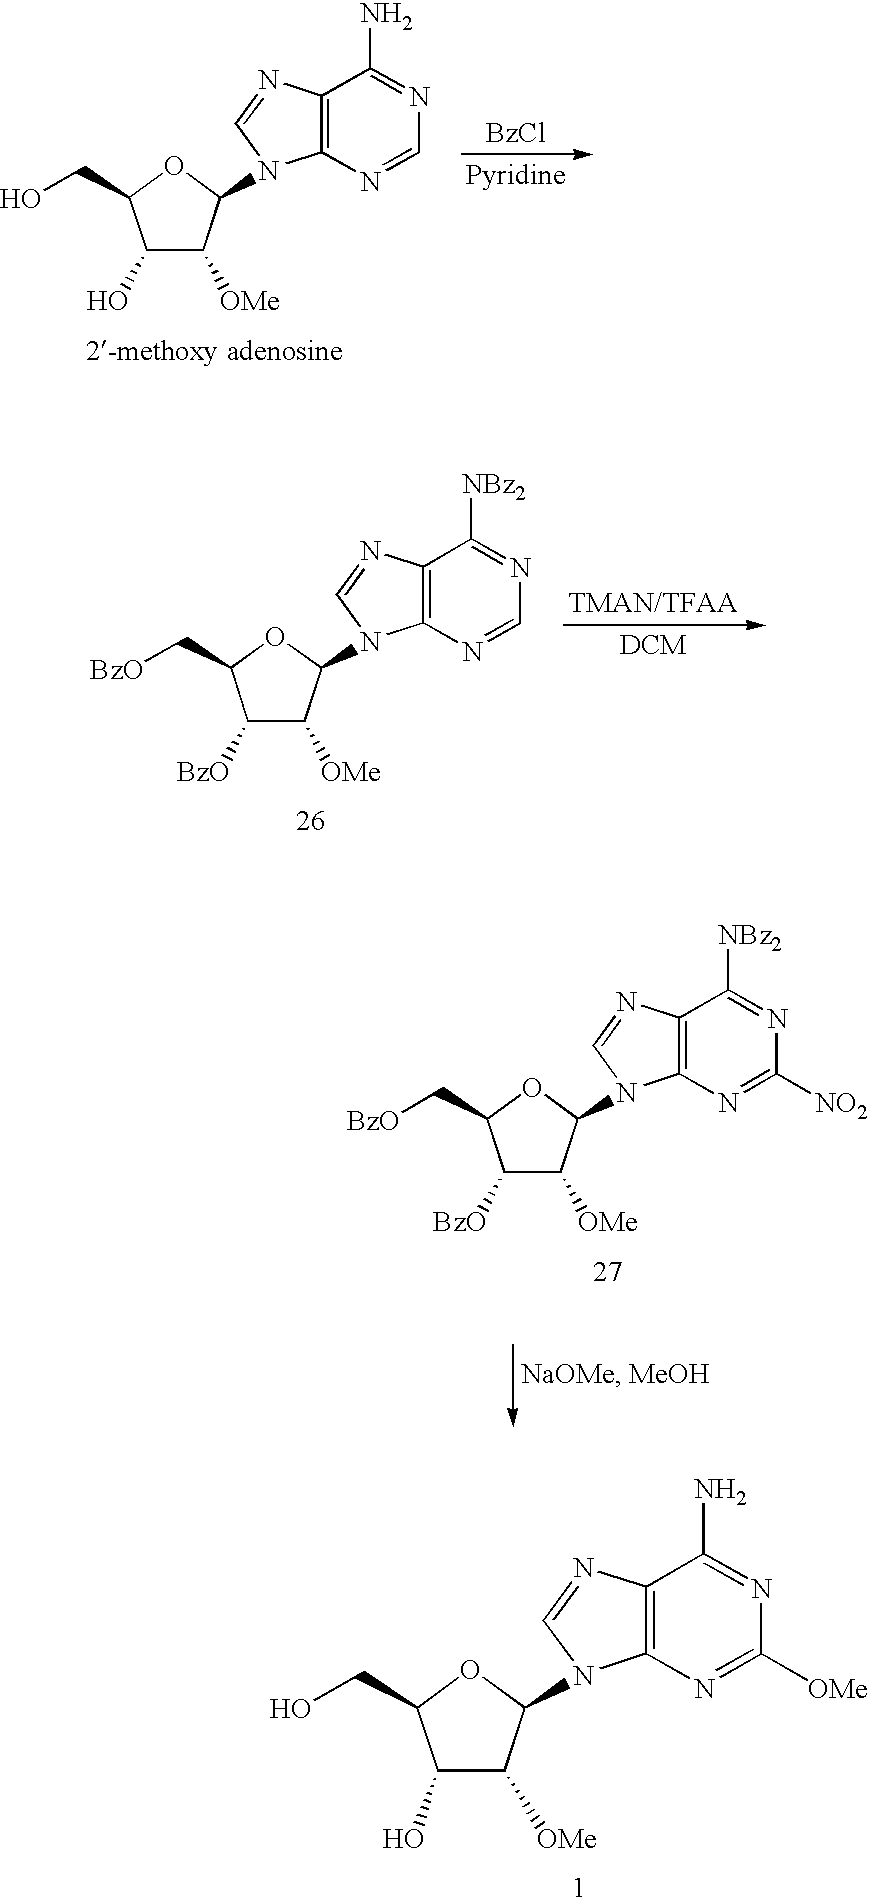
[BzCl].C1(O)C([OMe])C(N2C3=C(N=C2)C(N)=NC=N3)OC1CO.[TMAN/TFAA].C1([BzO])C([OMe])C(N2C3=C(N=C2)C([NBz2])=NC=N3)OC1C[BzO].C1([BzO])C([OMe])C(N2C3=C(N=C2)C([NBz2])=NC([NO2])=N3)OC1C[BzO].C1(O)C([OMe])C(N2C3=C(N=C2)C(N)=NC([OMe])=N3)OC1CO
